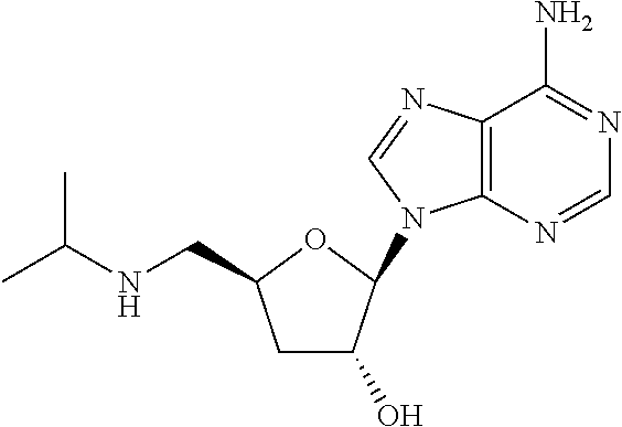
N(CC1CC(O)C(N2C3=C(C(N)=NC=N3)N=C2)O1)C(C)C
